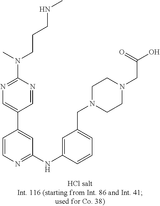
C1=CN=C(NC2=CC(CN3CCN(CC(O)=O)CC3)=CC=C2)C=C1C1=CN=C(N(C)CCCNC)N=C1
